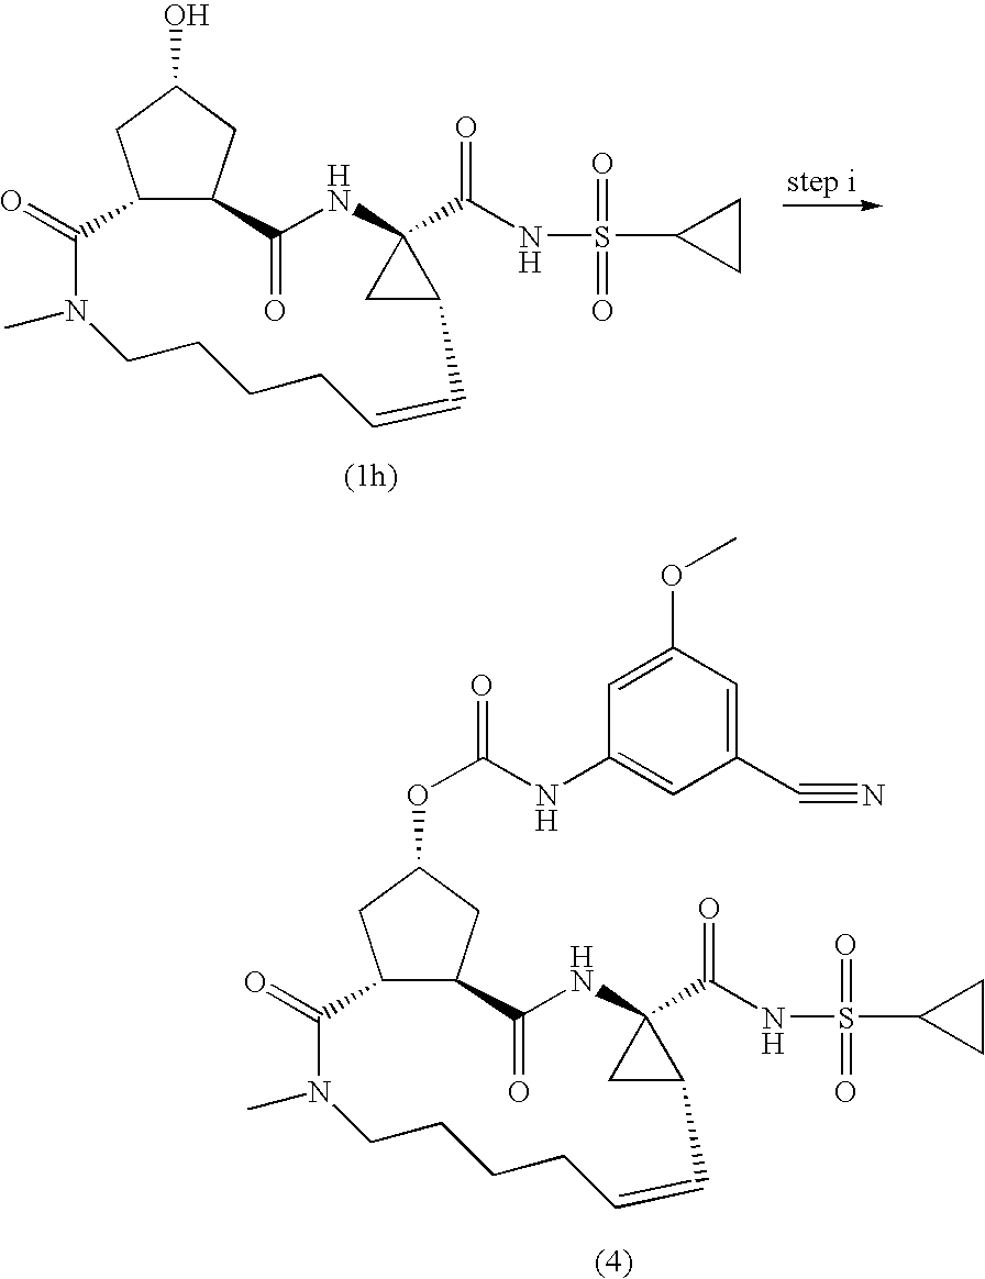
C12C(CC(O)C1)C(=O)NC1(C(NS(=O)(=O)C3CC3)=O)CC1C=CCCCCN(C)C2=O.C12C(CC(OC(NC3=CC(C#N)=CC(OC)=C3)=O)C1)C(=O)NC1(C(NS(=O)(=O)C3CC3)=O)CC1C=CCCCCN(C)C2=O
